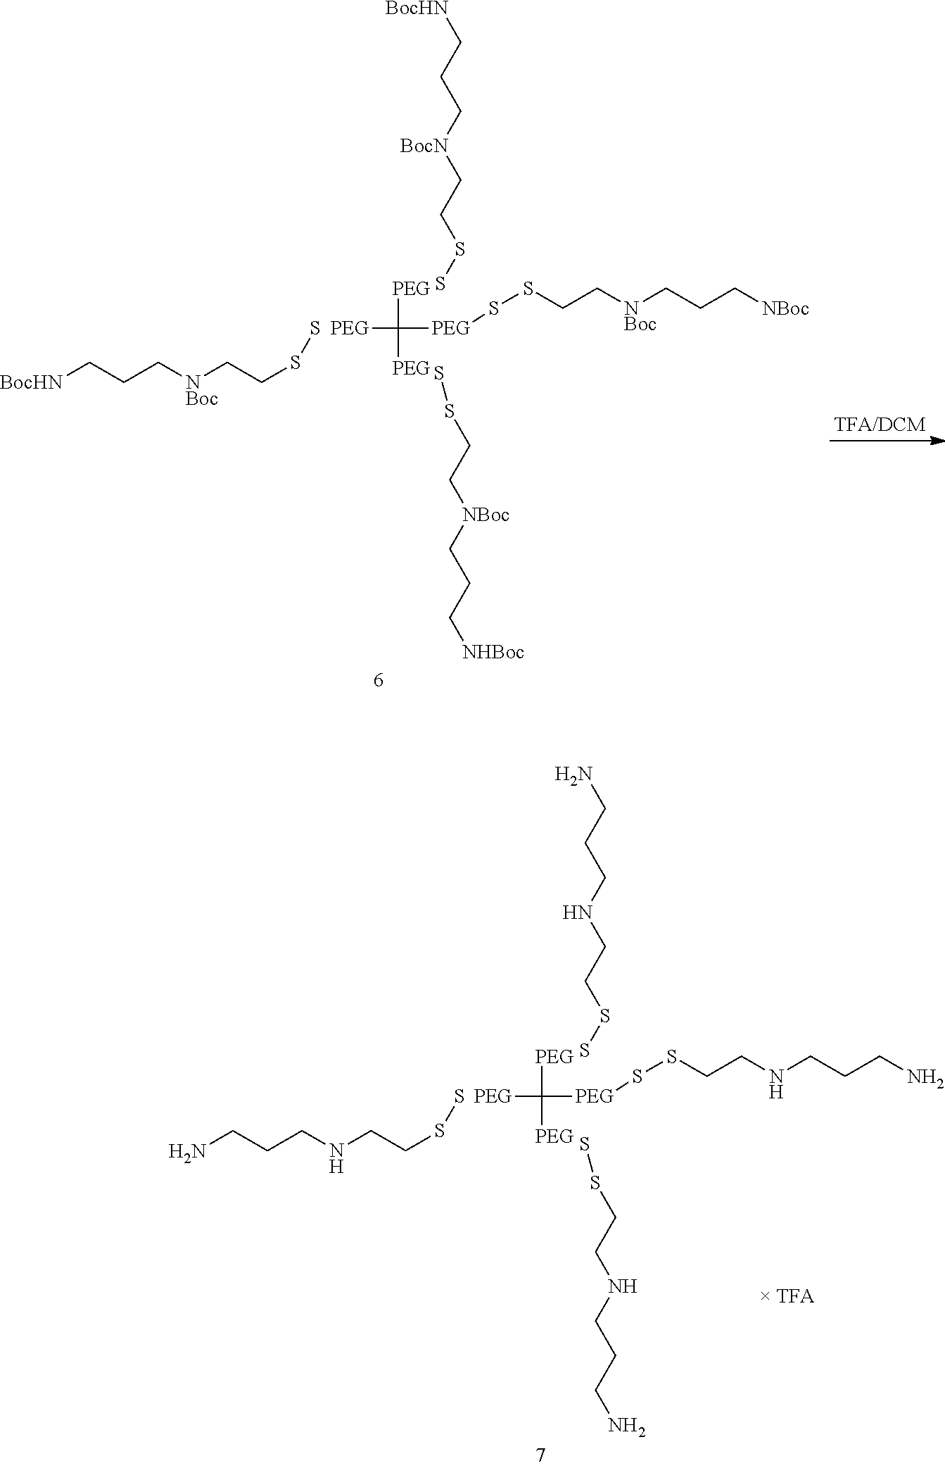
NCCCNCCSS.SSCCNCCCN.SSCCNCCCN.[PEG]C([PEG]SSCCNCCCN)([PEG])[PEG].[BocHN]CCC[NBoc]CCSS.[PEG]C([PEG]SSCC[NBoc]CCC[NBoc])([PEG])[PEG].SSCC[BocN]CCC[BocHN].SSCC[NBoc]CCC[NHBoc]
